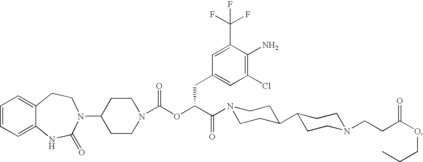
C1=CC=C2C(=C1)CCN(C1CCN(C(OC(C(=O)N3CCC(C4CCN(CCC(OCCC)=O)CC4)CC3)CC3=CC(Cl)=C(N)C(C(F)(F)F)=C3)=O)CC1)C(=O)N2
